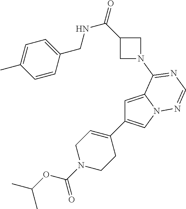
C1=C2N(C=C1C1=CCN(C(=O)OC(C)C)CC1)N=CN=C2N1CC(C(=O)NCC2=CC=C(C)C=C2)C1
